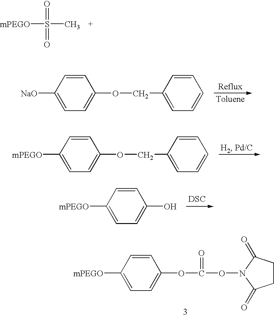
[mPEGO]S(C)(=O)=O.[NaO]C1=CC=C(OCC2=CC=CC=C2)C=C1.C1([mPEGO])=CC=C(OCC2=CC=CC=C2)C=C1.C1([mPEGO])=CC=C(O)C=C1.[DSC].C1([mPEGO])=CC=C(OC(ON2C(=O)CCC2=O)=O)C=C1
